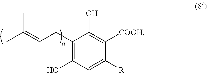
CC(=CCC1=C(O)C=C([R])C([COOH])=C1O)C
